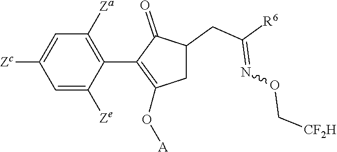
C1=C([Ze])C(C2=C(O[A])CC(CC([R6])=NOC[CF2H])C2=O)=C([Za])C=C1[Zc]
